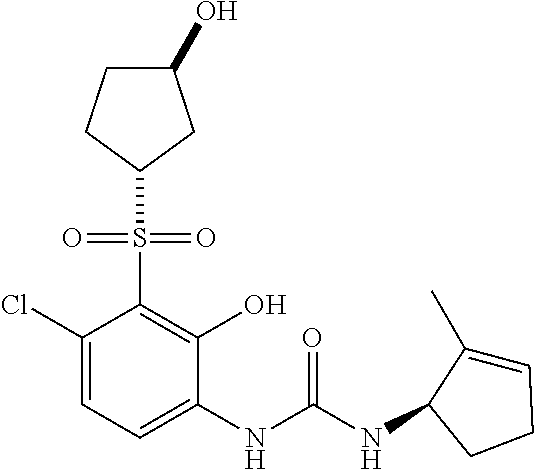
C1(Cl)=CC=C(NC(NC2C(C)=CCC2)=O)C(O)=C1S(C1CC(O)CC1)(=O)=O
